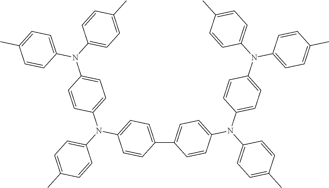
C1(C2=CC=C(N(C3=CC=C(N(C4=CC=C(C)C=C4)C4=CC=C(C)C=C4)C=C3)C3=CC=C(C)C=C3)C=C2)=CC=C(N(C2=CC=C(N(C3=CC=C(C)C=C3)C3=CC=C(C)C=C3)C=C2)C2=CC=C(C)C=C2)C=C1
